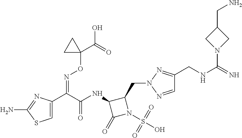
C1=C(C(C(NC2C(=O)N(S(O)(=O)=O)C2CN2N=CC(CNC(=N)N3CC(CN)C3)=N2)=O)=NOC2(C(=O)O)CC2)N=C(N)S1
